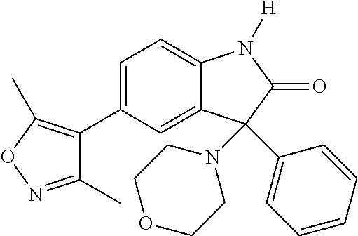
C1(C)=NOC(C)=C1C1=CC=C2C(=C1)C(N1CCOCC1)(C1=CC=CC=C1)C(=O)N2[H]
